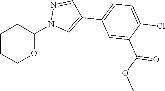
C1CCOC(N2C=C(C3=CC=C(Cl)C(C(OC)=O)=C3)C=N2)C1
